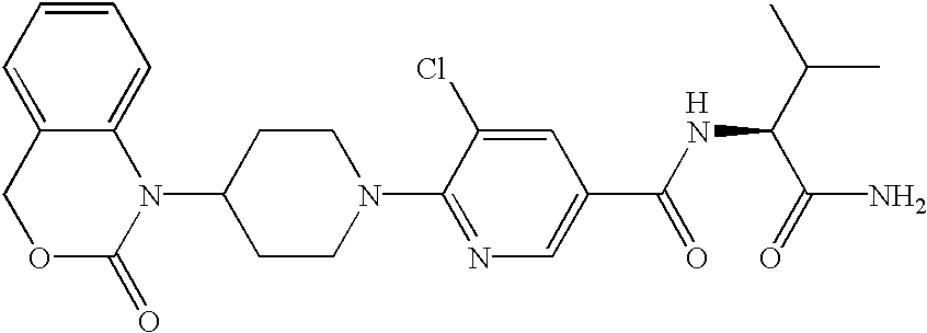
[H].C1(N2C3=CC=CC=C3COC2=O)CCN(C2=NC=C(C(NC(C(C)C)C(N)=O)=O)C=C2Cl)CC1
